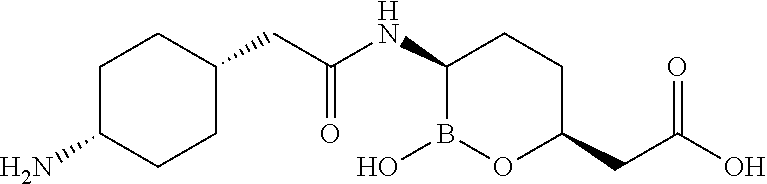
C1(CC(NC2B(O)OC(CC(O)=O)CC2)=O)CCC(N)CC1
